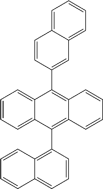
C1=CC2=C(C3=C4C(=CC=C3)C=CC=C4)C3=CC=CC=C3C(C3=CC4=CC=CC=C4C=C3)=C2C=C1
